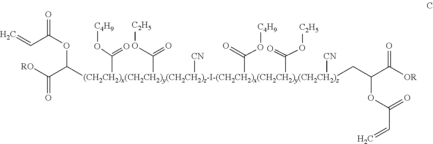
C(C(OC(C([RO])=O)[(CH2CH2)x(CH2CH2)y(CH2CH2)z-I-(CH2CH2)x(CH2CH2)y(CH2CH2)z](C(=O)O[C4H9])(CC(C([OR])=O)OC(C=C)=O)(C(O[C2H5])=O)([CN])(C(O[C4H9])=O)(C(O[C2H5])=O)[CN])=O)=C
